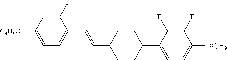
C1(F)=CC([C4H9O])=CC=C1C=CC1CCC(C2=CC=C([OC4H9])C(F)=C2F)CC1
